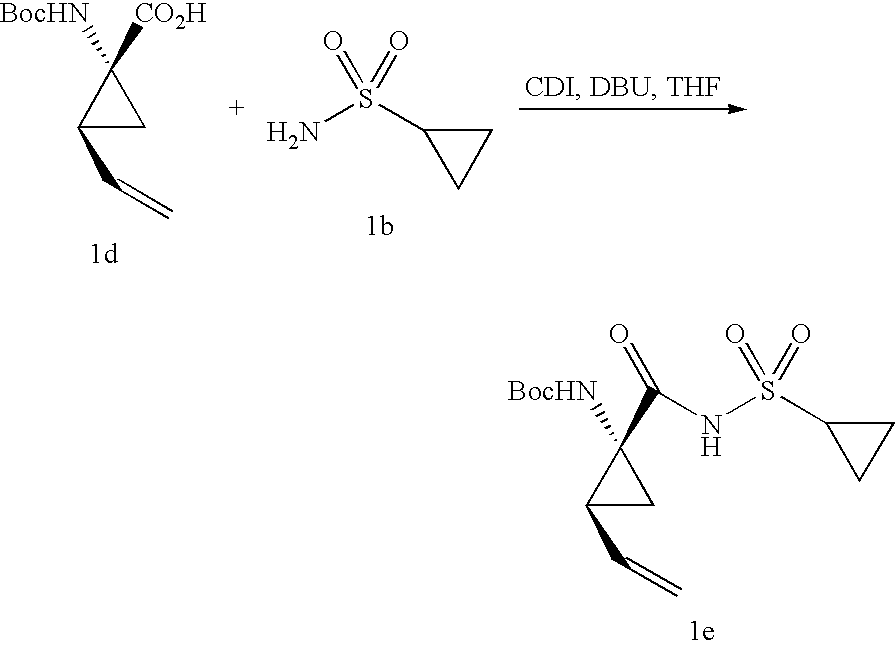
C1(C=C)CC1([CO2H])[BocHN].C1C(S(N)(=O)=O)C1.C1C(S(NC(=O)C2([BocHN])C(C=C)C2)(=O)=O)C1
